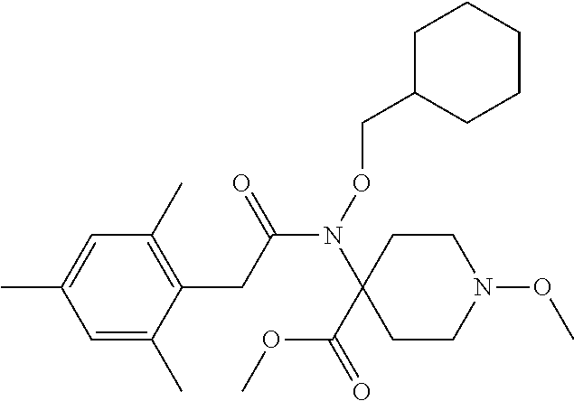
N(C(CC1=C(C)C=C(C)C=C1C)=O)(C1(C(OC)=O)CCN(OC)CC1)OCC1CCCCC1
